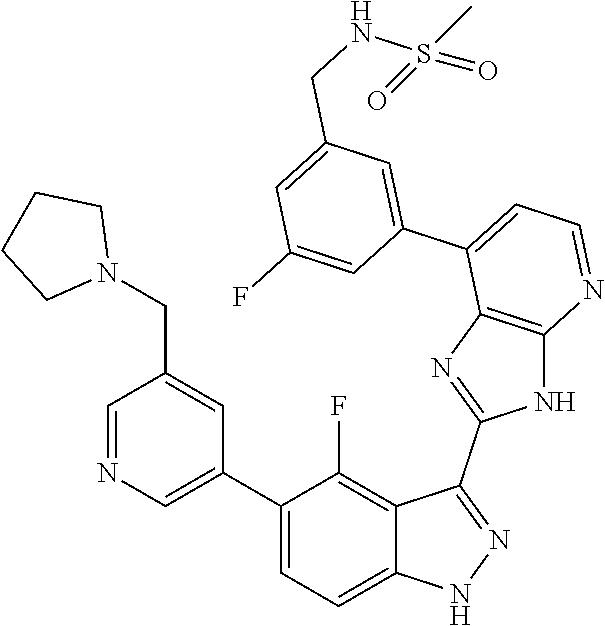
C1=NC=C(C2=CC=C3C(=C2F)C(C2=NC4=C(N2)N=CC=C4C2=CC(CNS(=O)(C)=O)=CC(F)=C2)=NN3)C=C1CN1CCCC1
